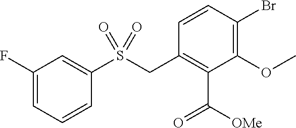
C1(F)=CC=CC(S(CC2=C(C([OMe])=O)C(OC)=C(Br)C=C2)(=O)=O)=C1
